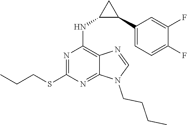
C1=NC2=C(NC3C(C4=CC=C(F)C(F)=C4)C3)N=C(SCCC)N=C2N1CCCC
